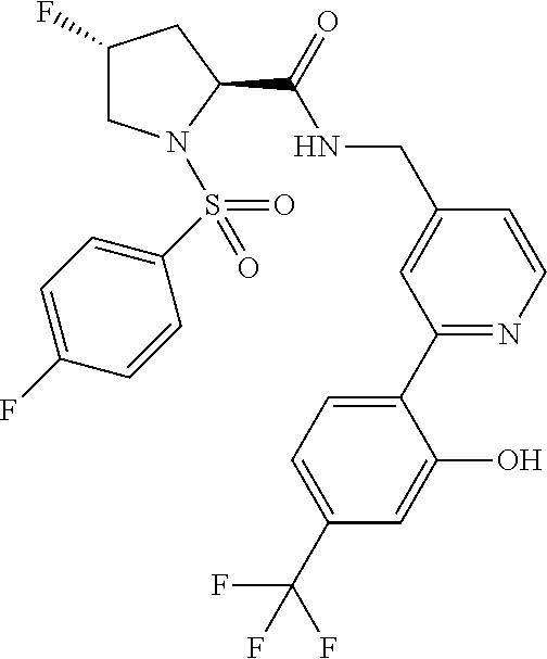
C1=C(O)C(C2=NC=CC(CNC(C3CC(F)CN3S(=O)(C3=CC=C(F)C=C3)=O)=O)=C2)=CC=C1C(F)(F)F
